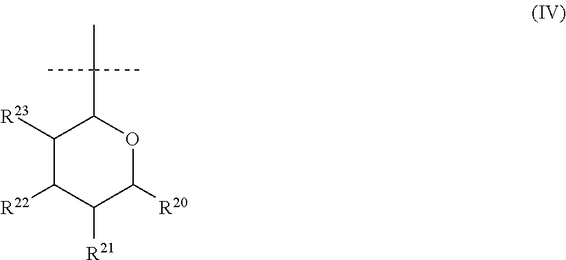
C1([R23])C([R22])C([R21])C([R20])OC1C(C)(C)C
